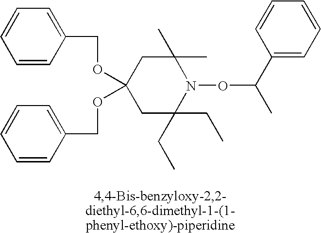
C1C(C)(C)N(OC(C)C2=CC=CC=C2)C(CC)(CC)CC1(OCC1=CC=CC=C1)OCC1=CC=CC=C1
